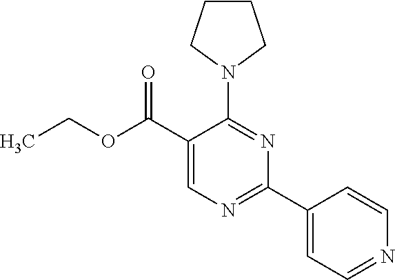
CCOC(C1=CN=C(C2=CC=NC=C2)N=C1N1CCCC1)=O
